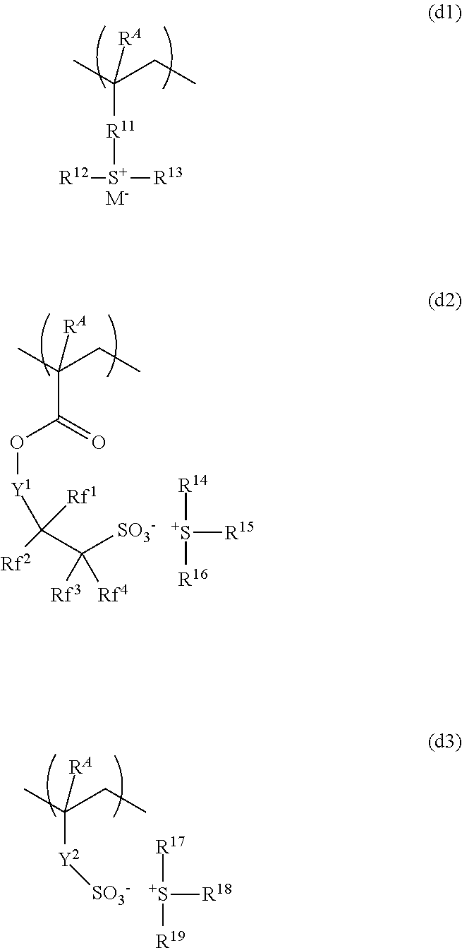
C([R11][S+]([R13])[R12])(C)(CC)[RA].[M-].C(C(=O)O[Y1]C(C([SO3-])([Rf3])[Rf4])([Rf1])[Rf2])(C)(CC)[RA].[R14][S+]([R15])[R16].C([Y2][SO3-])(C)(CC)[RA].[R17][S+]([R18])[R19]
